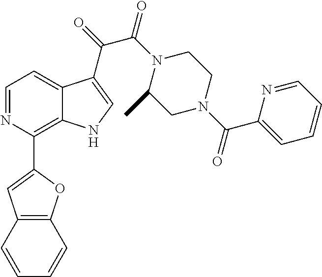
C1(C2=C3C(=CC=N2)C(C(=O)C(N2C(C)CN(C(C4=CC=CC=N4)=O)CC2)=O)=CN3)=CC2=C(O1)C=CC=C2
